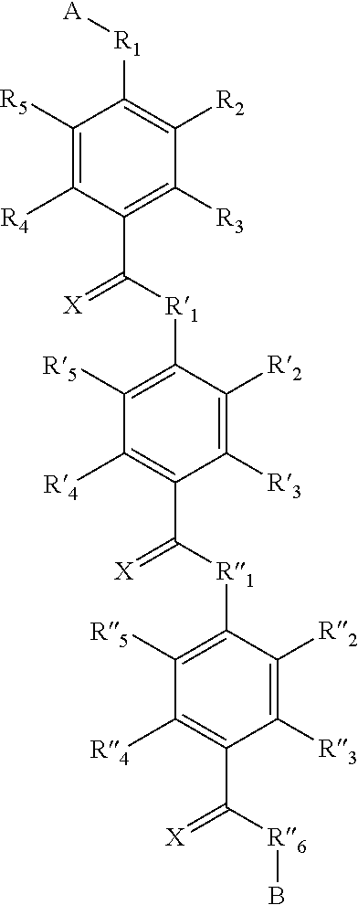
C1([R4])=C([R5])C([R1][A])=C([R2])C([R3])=C1C(=[X])[R1]C1=C([R5])C([R4])=C(C(=[X])[R1]C2=C([R5])C([R4])=C(C([R6]B)=[X])C([R3])=C2[R2])C([R3])=C1[R2]
